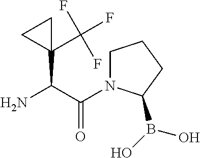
NC(C(=O)N1CCCC1B(O)O)C1(C(F)(F)F)CC1
